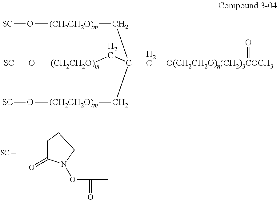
C1C(=O)N(OC(C)=O)CC1.O([(CH2CH2O)m]CC(C[(CH2CH2O)m]O[SC])(C[O(CH2CH2O)n(CH2)3COCH3]=O)C[(CH2CH2O)m]O[SC])[SC]
